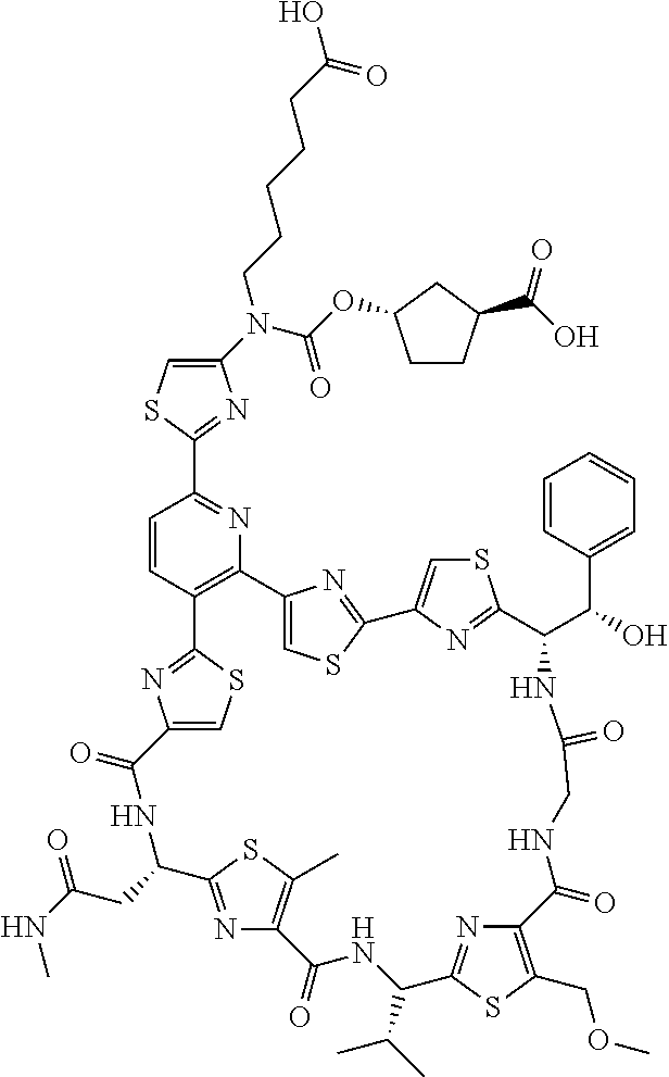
C1(N(C(=O)OC2CCC(C(O)=O)C2)CCCCCC(O)=O)=CSC(C2=NC3=C(C=C2)C2=NC(=CS2)C(=O)NC(CC(NC)=O)C2=NC(=C(C)S2)C(=O)NC(C(C)C)C2=NC(=C(COC)S2)C(=O)NCC(=O)NC(C(C2=CC=CC=C2)O)C2=NC(=CS2)C2=NC3=CS2)=N1
